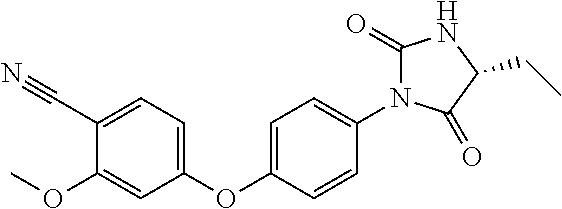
C1(C#N)=CC=C(OC2=CC=C(N3C(=O)NC(CC)C3=O)C=C2)C=C1OC
